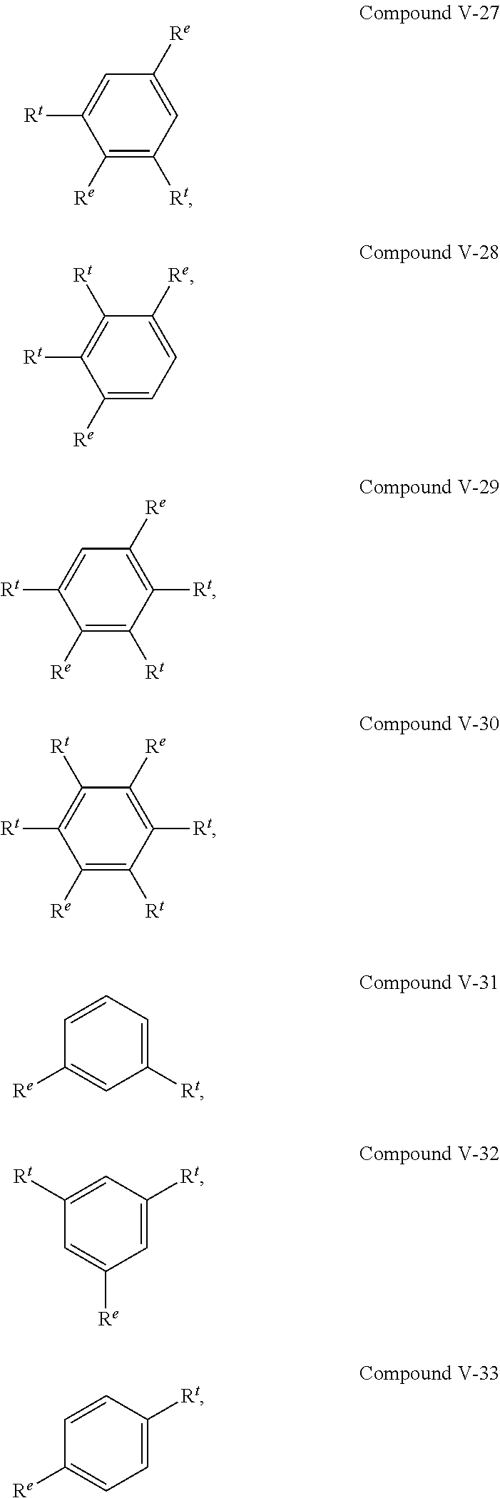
C1([Re])=CC([Rt])=C([Re])C([Rt])=C1.C1([Re])=CC=C([Re])C([Rt])=C1[Rt].C1([Re])=C([Rt])C([Rt])=C([Re])C([Rt])=C1.C1([Re])=C([Rt])C([Rt])=C([Re])C([Rt])=C1[Rt].C1([Rt])=CC=CC([Re])=C1.C1=C([Rt])C=C([Rt])C=C1[Re].C1=C([Rt])C=CC([Re])=C1
